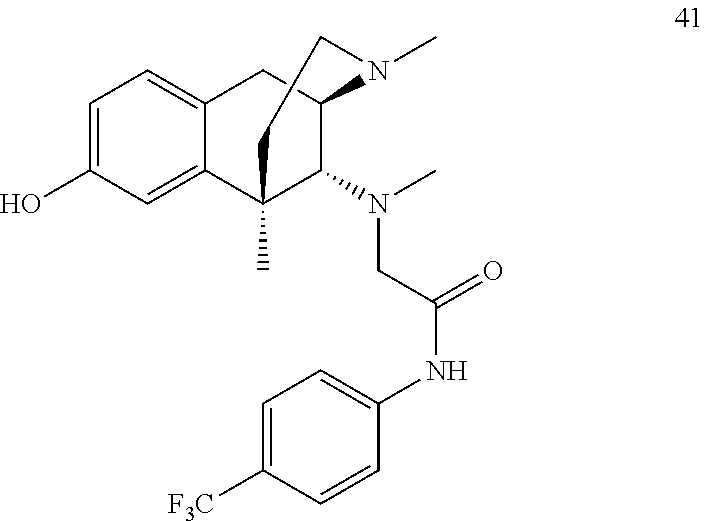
C1=C(O)C=C2C(=C1)CC1C(N(C)CC(NC3=CC=C([F3C])C=C3)=O)C2(C)CCN1C
